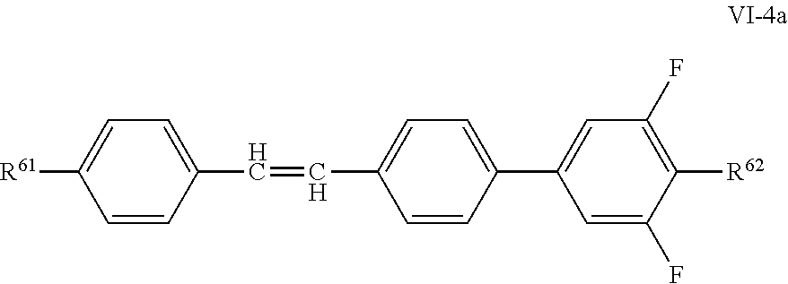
C1=CC(C=CC2=CC=C(C3=CC(F)=C([R62])C(F)=C3)C=C2)=CC=C1[R61]
